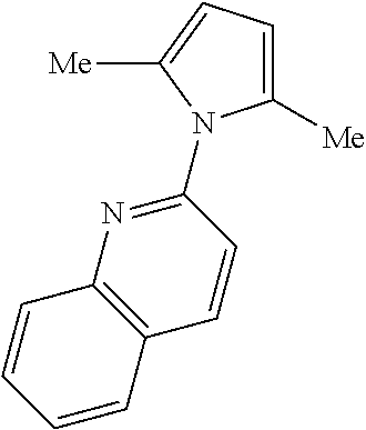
C1(N2C([Me])=CC=C2[Me])=NC2=C(C=C1)C=CC=C2
